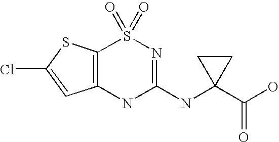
C12=C(SC(Cl)=C1)S(=O)(=O)N=C(NC1(C(O)=O)CC1)N2
